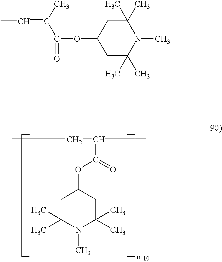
CCC(C(=O)OC1CC(C)(C)N(C)C(C)(C)C1)C.CC=C(C(=O)OC1CC(C)(C)N(C)C(C)(C)C1)C
